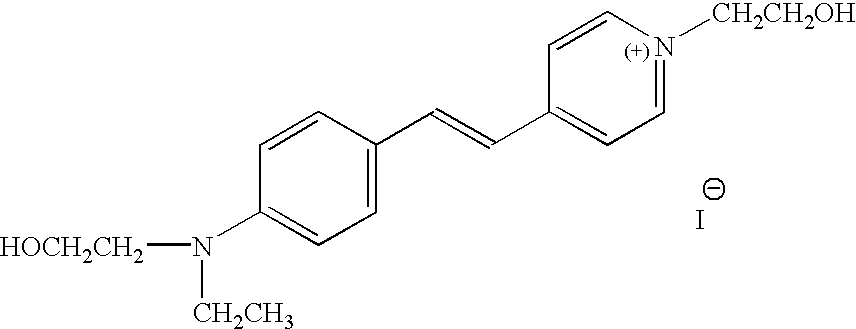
[I-].[HOCH2CH2]N([CH2CH3])C1=CC=C(C=CC2=CC=N([CH2CH2OH])C=C2)C=C1
